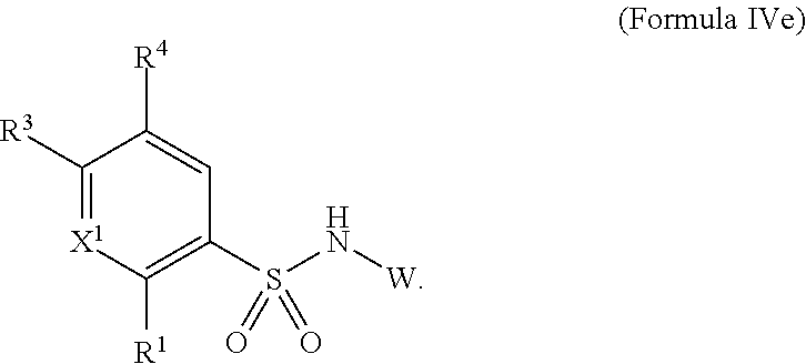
[X1]1=C([R3])C([R4])=CC(S(N[W])(=O)=O)=C1[R1]
